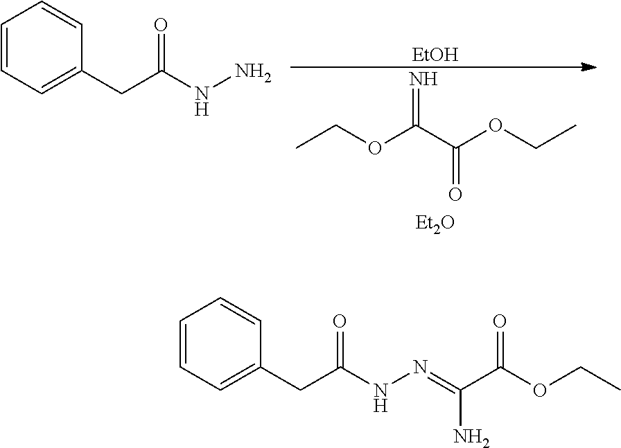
N=C(C(OCC)=O)OCC.[EtOH].[Et2O].C1=CC=C(CC(NN)=O)C=C1.C1=CC=C(CC(NN=C(C(OCC)=O)N)=O)C=C1
